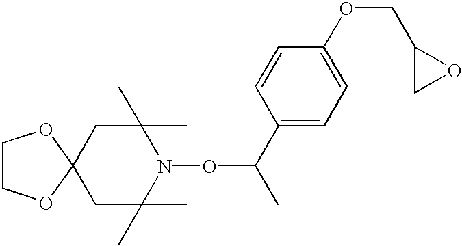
C1C(C)(C)N(OC(C)C2=CC=C(OCC3CO3)C=C2)C(C)(C)CC12OCCO2
